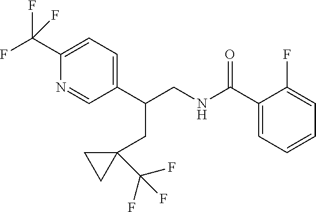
C1(C(F)(F)F)=CC=C(C(CNC(C2=CC=CC=C2F)=O)CC2(C(F)(F)F)CC2)C=N1
